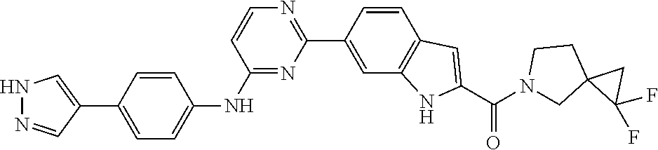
N1=C(NC2=CC=C(C3=CNN=C3)C=C2)C=CN=C1C1=CC2=C(C=C1)C=C(C(N1CC3(CC1)C(F)(F)C3)=O)N2
